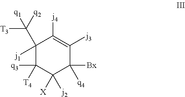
C1(C([q2])([T3])[q1])([j1])C([T4])([q3])C([X])([j2])C([q4])([Bx])C([j3])=C1[j4]
